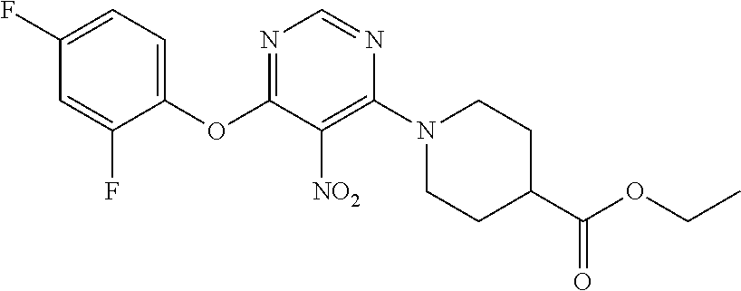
C1(OC2=NC=NC(N3CCC(C(OCC)=O)CC3)=C2[NO2])=CC=C(F)C=C1F
